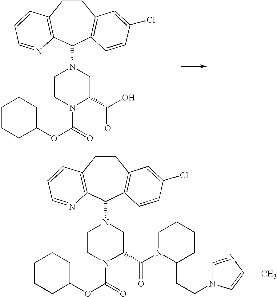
C1CC2=C(C(N3CCN(C(=O)OC4CCCCC4)C(C(O)=O)C3)C3=C1C=C(Cl)C=C3)N=CC=C2.C1CC2=C(C(N3CCN(C(=O)OC4CCCCC4)C(C(N4C(CCN5C=NC(C)=C5)CCCC4)=O)C3)C3=C1C=C(Cl)C=C3)N=CC=C2
